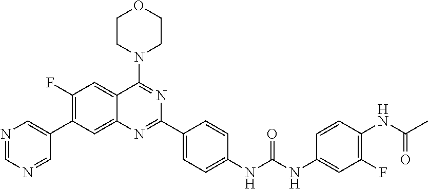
N1=CN=CC(C2=C(F)C=C3C(=C2)N=C(C2=CC=C(NC(NC4=CC(F)=C(NC(C)=O)C=C4)=O)C=C2)N=C3N2CCOCC2)=C1
